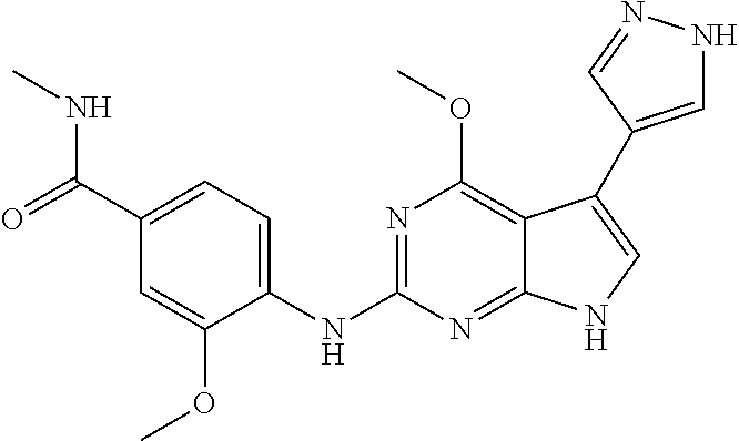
C1(C(=O)NC)=CC=C(NC2=NC(OC)=C3C(=N2)NC=C3C2=CNN=C2)C(OC)=C1
